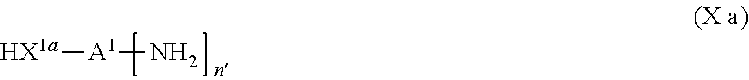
[HX1a][A1]N
